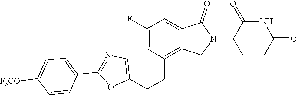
C1(CCC2=CN=C(C3=CC=C([F3CO])C=C3)O2)=C2C(=CC(F)=C1)C(=O)N(C1CCC(=O)NC1=O)C2
